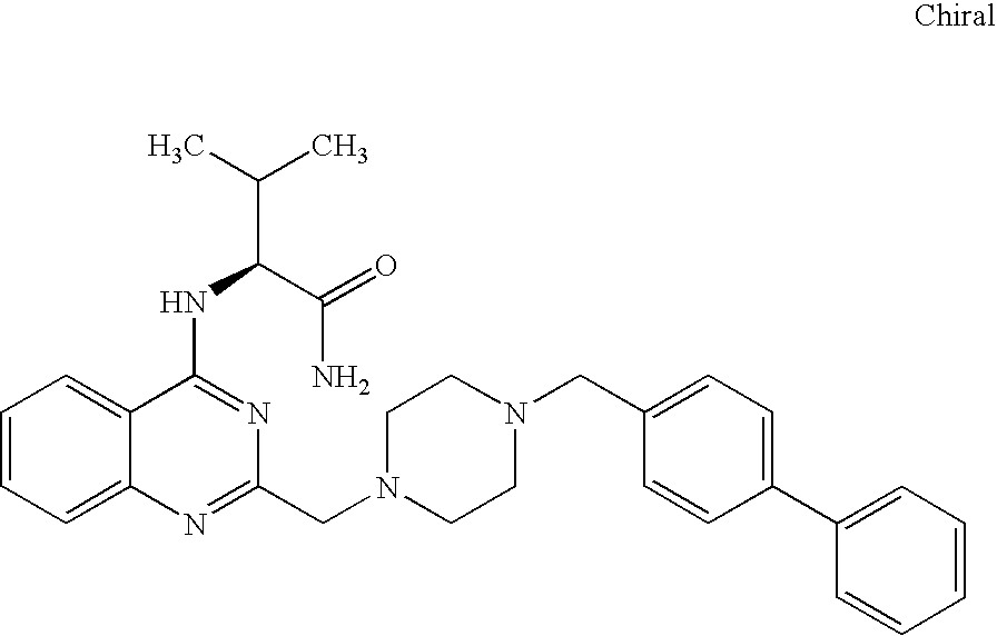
C1=CC=C2C(=C1)C(NC(C(C)C)C(=O)N)=NC(CN1CCN(CC3=CC=C(C4=CC=CC=C4)C=C3)CC1)=N2
